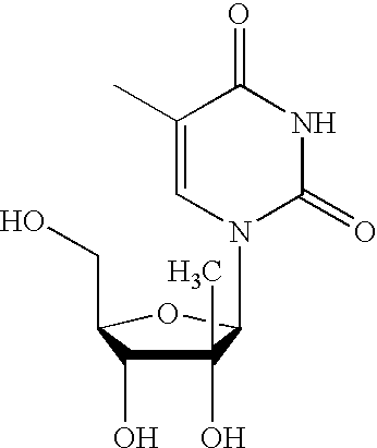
N1(C2C(O)(C)C(O)C(CO)O2)C(=O)NC(=O)C(C)=C1
